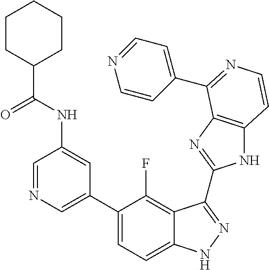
C1=C(C2=CC=C3C(=C2F)C(C2=NC4=C(N2)C=CN=C4C2=CC=NC=C2)=NN3)C=C(NC(C2CCCCC2)=O)C=N1
